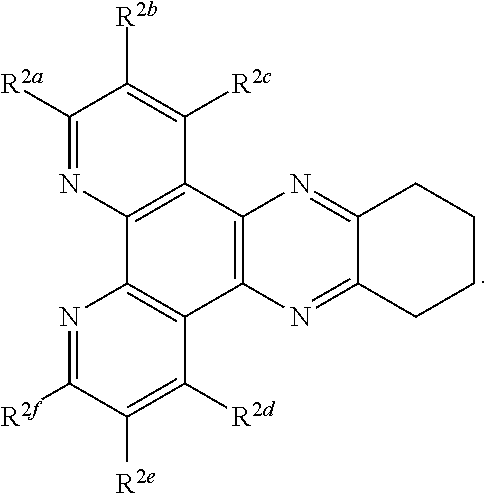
C1([R2a])=NC2=C(C([R2c])=C1[R2b])C1=C(C3=C2N=C([R2f])C([R2e])=C3[R2d])N=C2C(=N1)CCCC2
